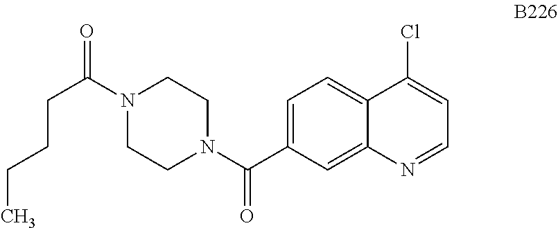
C1=C(C(N2CCN(C(=O)CCCC)CC2)=O)C=C2C(=C1)C(Cl)=CC=N2
